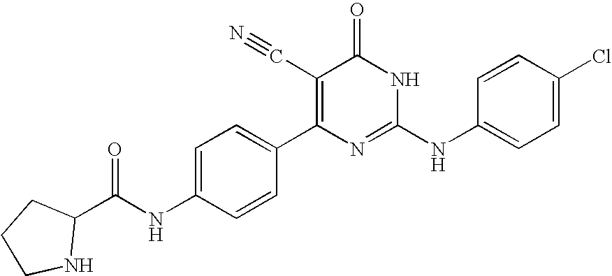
C1=CC(C2=C(C#N)C(=O)NC(NC3=CC=C(Cl)C=C3)=N2)=CC=C1NC(=O)C1NCCC1
